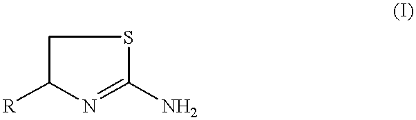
C1(N)=NC([R])CS1
